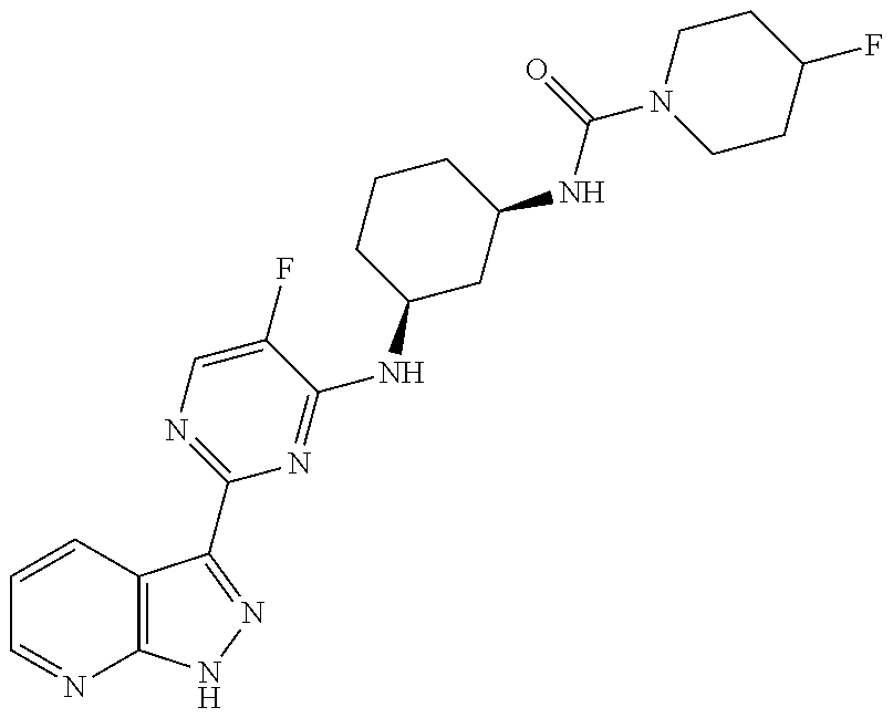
C1=CC2=C(N=C1)NN=C2C1=NC=C(F)C(NC2CC(NC(=O)N3CCC(F)CC3)CCC2)=N1
